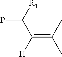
C(=C(C)C)([H])C(P)[R1]
